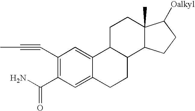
C1(C#CC)=C(C(N)=O)C=C2C(=C1)C1C(CC2)C2C(C)(CC1)C([Oalkyl])CC2
